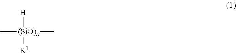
C[(SiO)a]([H])([R1])C
